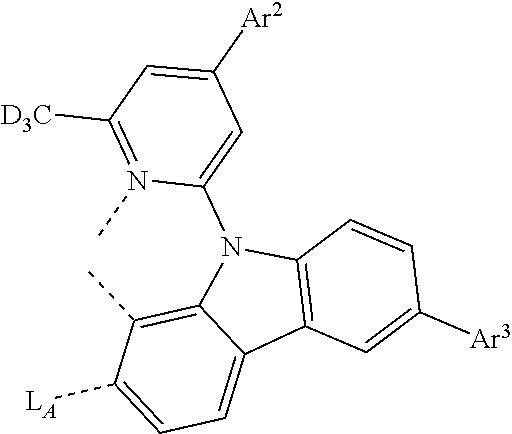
C1=C([LA])C(C)=C2C(=C1)C1=C(N2C2=CC([Ar2])=CC([D3C])=N2C)C=CC([Ar3])=C1
